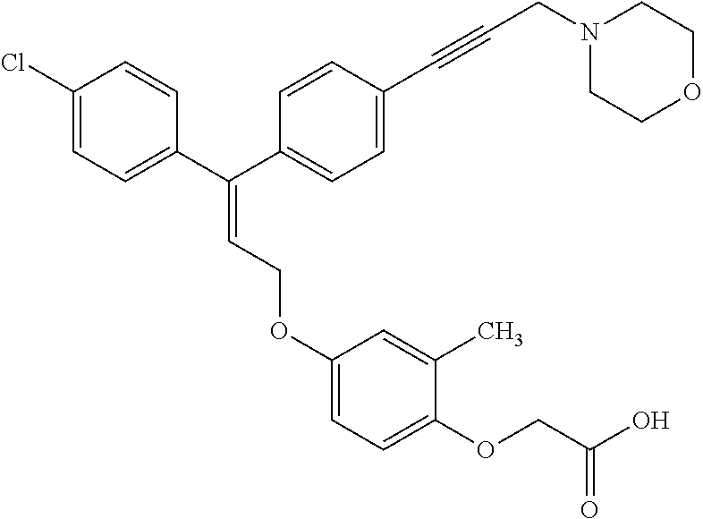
C(=CCOC1=CC=C(OCC(O)=O)C(C)=C1)(C1=CC=C(Cl)C=C1)C1=CC=C(C#CCN2CCOCC2)C=C1
